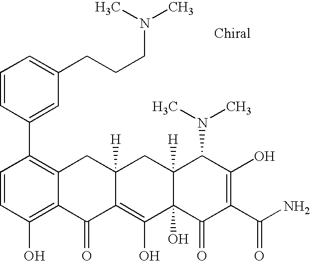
C1=CC(O)=C2C(=C1C1=CC(CCCN(C)C)=CC=C1)CC1([H])C(=C(O)C3(O)C([H])(C1)C(N(C)C)C(O)=C(C(N)=O)C3=O)C2=O
